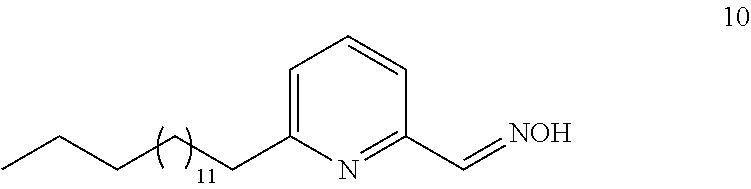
C1(CCCCC)=CC=CC(C=[NOH])=N1
